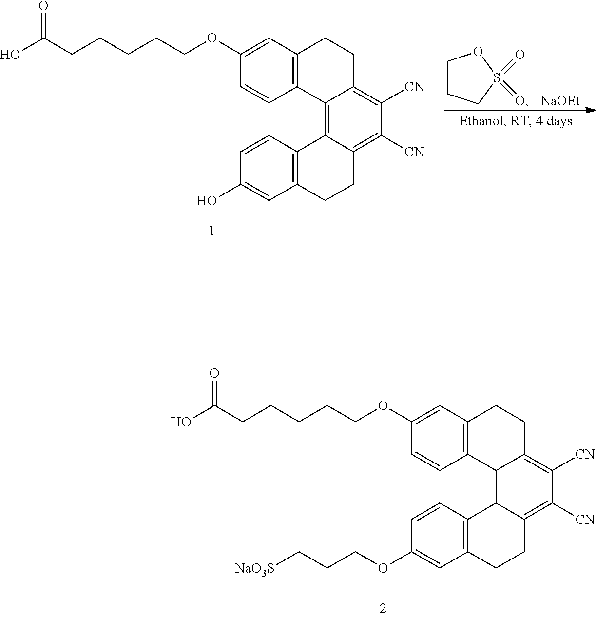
C1CCS(=O)(=O)O1.[NaOEt].C1=C(OCCCCCC(O)=O)C=CC2=C1CCC1=C([CN])C([CN])=C3C(=C21)C1=C(CC3)C=C(O)C=C1.C1=C(OCCCCCC(O)=O)C=CC2=C1CCC1=C([CN])C([CN])=C3C(=C21)C1=C(CC3)C=C(OCCC[NaO3S])C=C1
